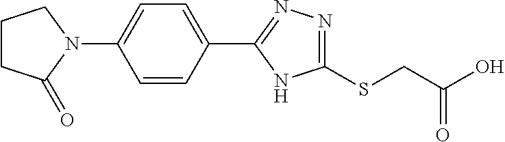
C1=CC(C2=NN=C(SCC(O)=O)N2)=CC=C1N1CCCC1=O
